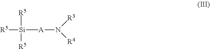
[Si]([A]N([R4])[R3])(C)([R5])([R5])[R5]
